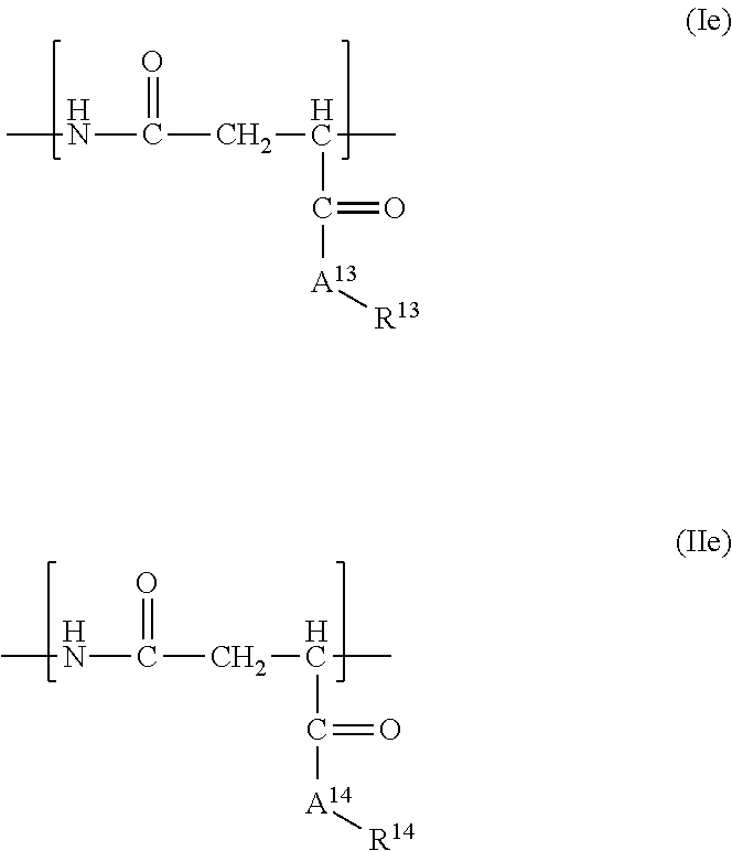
CNC(CC(C)C([A13][R13])=O)=O.CNC(CC(C)C([A14][R14])=O)=O
